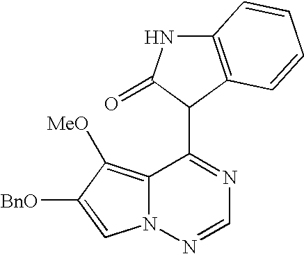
C12=C([MeO])C([BnO])=CN1N=CN=C2C1C(=O)NC2=C1C=CC=C2
